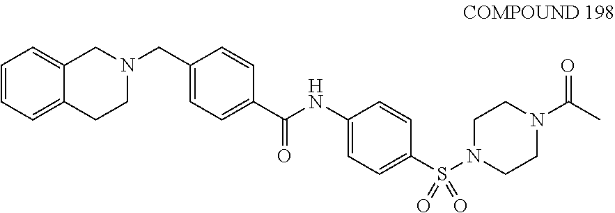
C12=CC=CC=C1CN(CC1=CC=C(C(NC3=CC=C(S(N4CCN(C(C)=O)CC4)(=O)=O)C=C3)=O)C=C1)CC2
